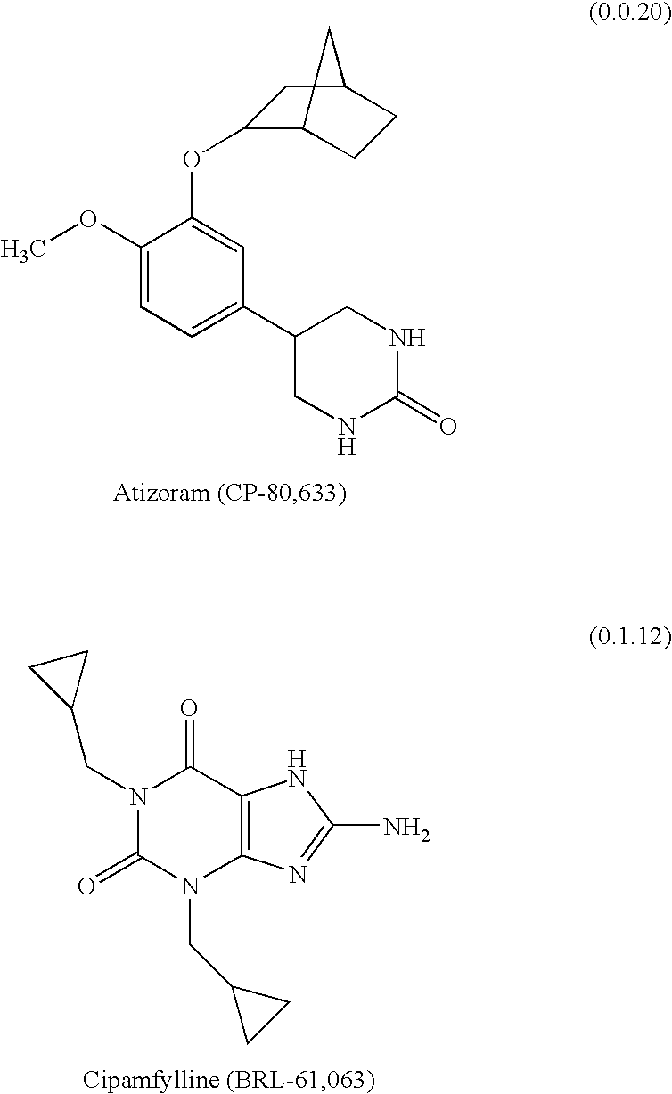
C1(OC2=CC(C3CNC(=O)NC3)=CC=C2OC)C2CCC(C1)C2.N1(CC2CC2)C(=O)N(CC2CC2)C2=C(C1=O)NC(N)=N2
